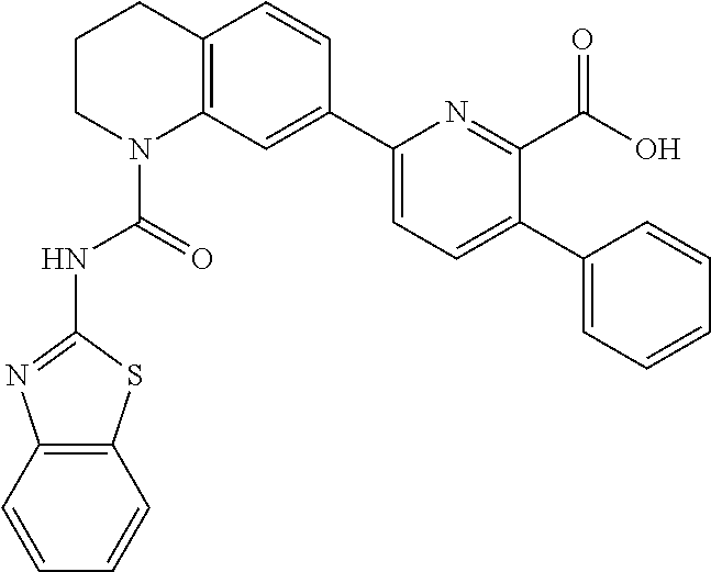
C1CN(C(=O)NC2=NC3=C(S2)C=CC=C3)C2=C(C1)C=CC(C1=CC=C(C3=CC=CC=C3)C(C(O)=O)=N1)=C2
